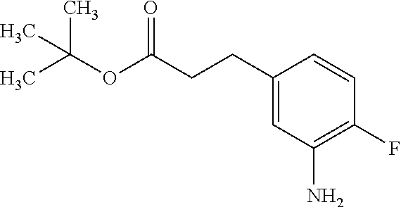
C1(CCC(OC(C)(C)C)=O)=CC(N)=C(F)C=C1
